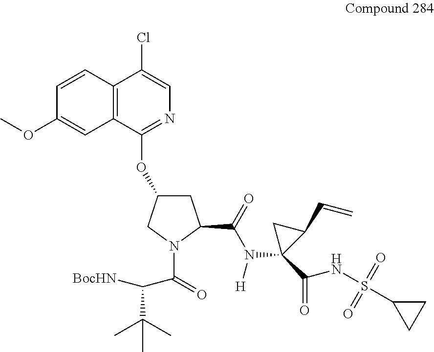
C1=CC2=C(C=C1OC)C(OC1CC(C(N(C3(C(=O)NS(=O)(=O)C4CC4)C(C=C)C3)[H])=O)N(C(=O)C(C(C)(C)C)[BocHN])C1)=NC=C2Cl
